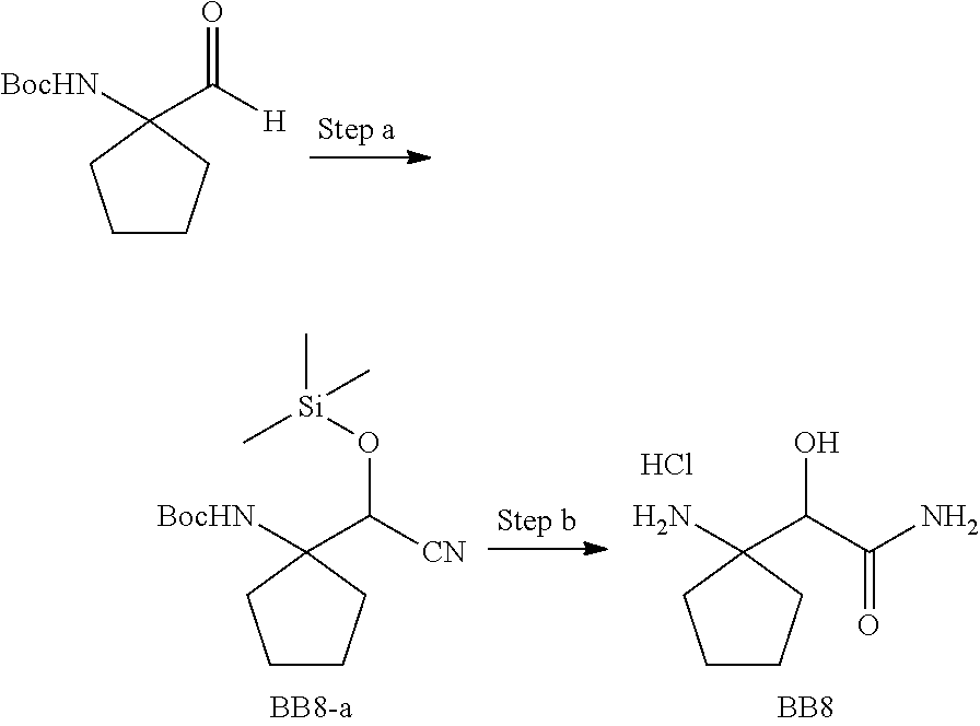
C1CCC([BocHN])(C([H])=O)C1.C1CCC([BocHN])(C([CN])O[Si](C)(C)C)C1.C1CCC(N)(C(C(N)=O)O)C1.Cl.[BB8]
